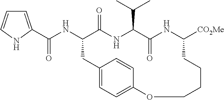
C12=CC=C(C=C1)OCCCCC([CO2Me])NC(=O)C(C(C)C)NC(=O)C(NC(=O)C1=CC=CN1)C2
